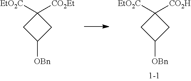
C1([EtO2C])([CO2H])CC([OBn])C1.C1([EtO2C])([CO2Et])CC([OBn])C1
